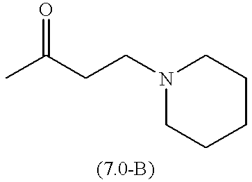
N1(CCC(C)=O)CCCCC1
